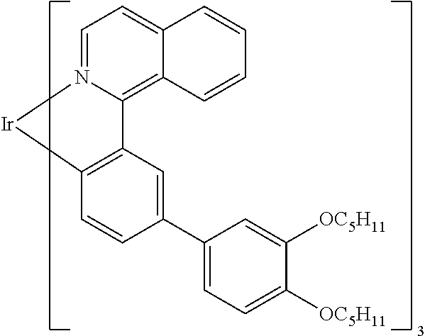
C12=CC=N3C(=C1C=CC=C2)C1=C(C=CC(C2=CC=C([OC5H11])C([OC5H11])=C2)=C1)[Ir]3
